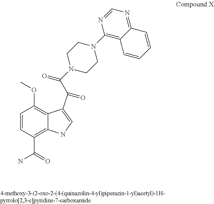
C1=CC(C(=O)N)=C2C(=C1OC)C(C(C(N1CCN(C3=C4C(=NC=N3)C=CC=C4)CC1)=O)=O)=CN2
